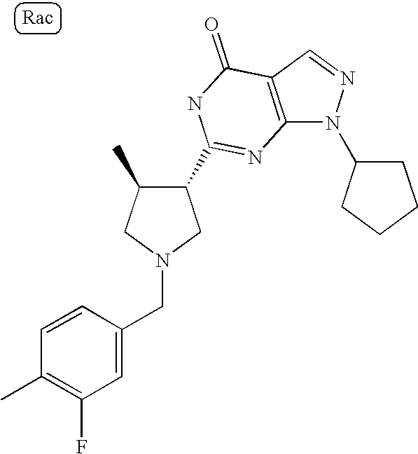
C12=C(C=NN1C1CCCC1)C(=O)NC(C1C(C)CN(CC3=CC(F)=C(C)C=C3)C1)=N2
